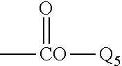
C[CO]([Q5])=O
